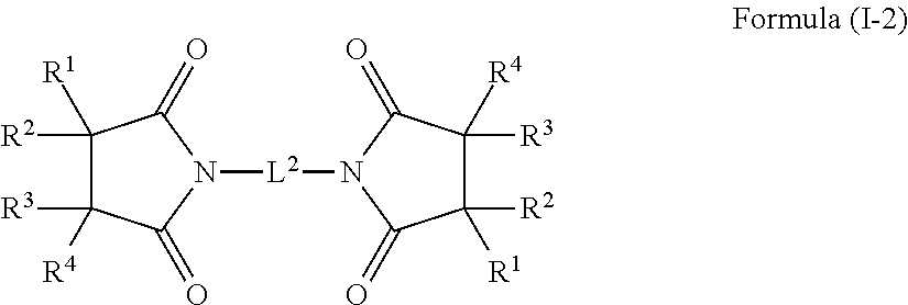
C1([R2])([R1])C([R3])([R4])C(=O)N([L2]N2C(=O)C([R2])([R1])C([R3])([R4])C2=O)C1=O
